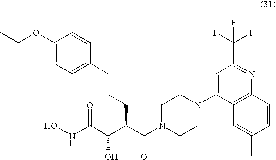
ONC(C(C(C(N1CCN(C2=CC(C(F)(F)F)=NC3=C2C=C(C)C=C3)CC1)O)CCCC1=CC=C(OCC)C=C1)O)=O
